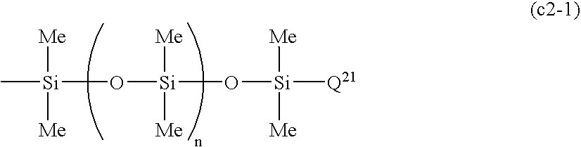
C[Si](O[Si](O[Si]([Q21])([Me])[Me])([Me])[Me])([Me])[Me]
